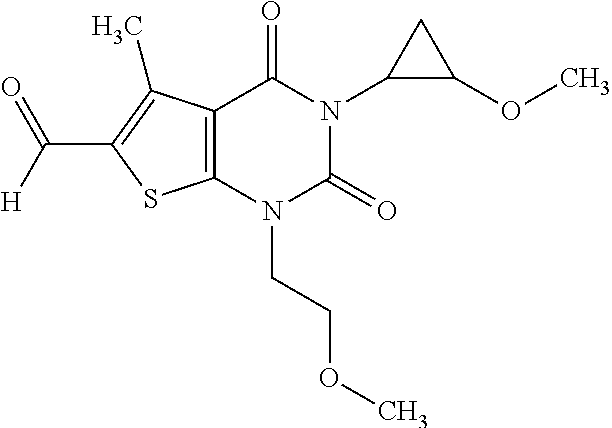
C12=C(N(CCOC)C(=O)N(C3C(OC)C3)C1=O)SC(C([H])=O)=C2C
